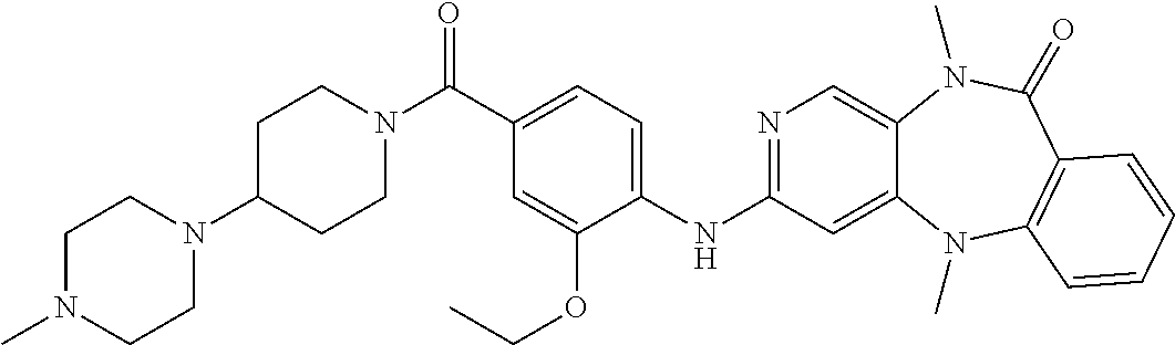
N1=C(NC2=CC=C(C(N3CCC(N4CCN(C)CC4)CC3)=O)C=C2OCC)C=C2C(=C1)N(C)C(=O)C1=C(N2C)C=CC=C1
